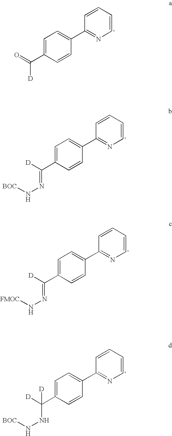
C1=C(C(=O)[D])C=CC(C2=NC=CC=C2)=C1.C1=C(C([D])=NN[BOC])C=CC(C2=NC=CC=C2)=C1.C1=C(C([D])=NN[FMOC])C=CC(C2=NC=CC=C2)=C1.C1=C(C([D])(NN[BOC])[D])C=CC(C2=NC=CC=C2)=C1
